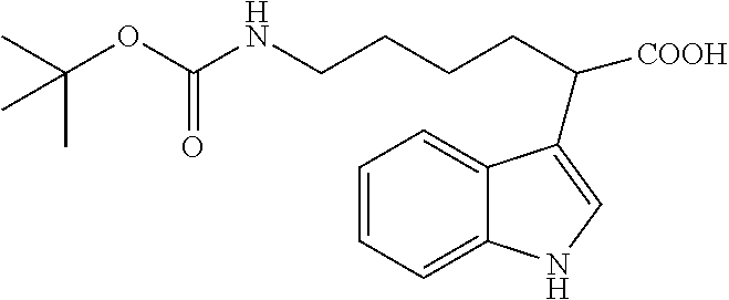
C(CCCC([COOH])C1=CNC2=CC=CC=C21)NC(OC(C)(C)C)=O
